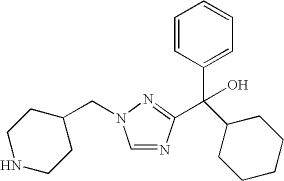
C1=NC(C(C2=CC=CC=C2)(O)C2CCCCC2)=NN1CC1CCNCC1
